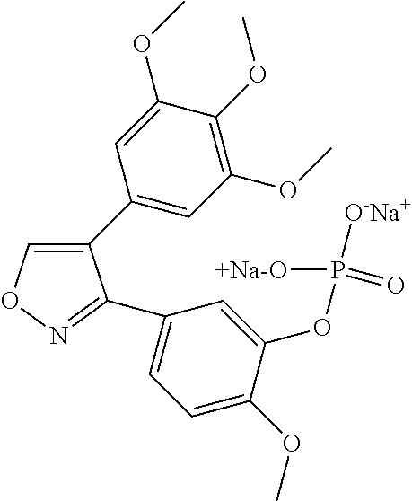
C1(C2=CC(OC)=C(OC)C(OC)=C2)=CON=C1C1=CC=C(OC)C(OP(=O)([+Na-O])[O-Na+])=C1
